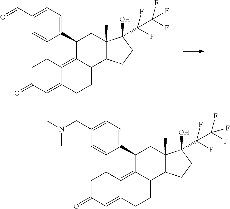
C1C(=O)C=C2C(=C3C(CC2)C2C(C)(CC3C3=CC=C(C=O)C=C3)C(O)(C(C(F)(F)F)(F)F)CC2)C1.C1C(=O)C=C2C(=C3C(CC2)C2C(C)(CC3C3=CC=C(CN(C)C)C=C3)C(O)(C(C(F)(F)F)(F)F)CC2)C1
